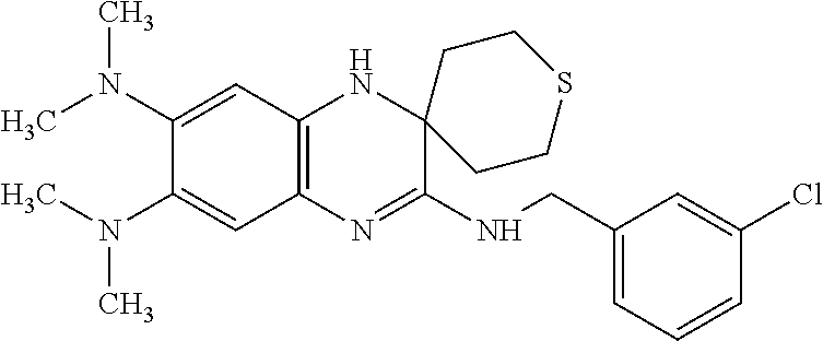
C1(CNC2=NC3=C(NC24CCSCC4)C=C(N(C)C)C(N(C)C)=C3)=CC=CC(Cl)=C1
